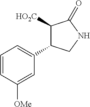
C1=CC([OMe])=CC(C2C([HO2C])C(=O)NC2)=C1
